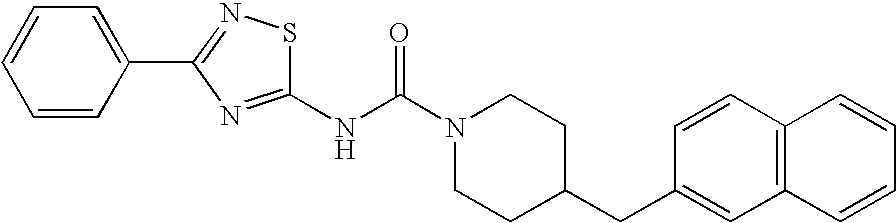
C1(NC(N2CCC(CC3=CC4=C(C=C3)C=CC=C4)CC2)=O)=NC(C2=CC=CC=C2)=NS1
